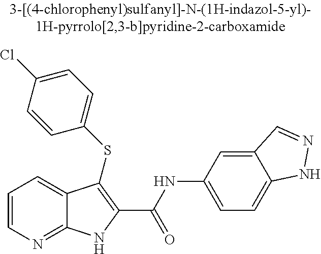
N(C1=CC=C2C(=C1)C=NN2)C(C1=C(SC2=CC=C(Cl)C=C2)C2=CC=CN=C2N1)=O
